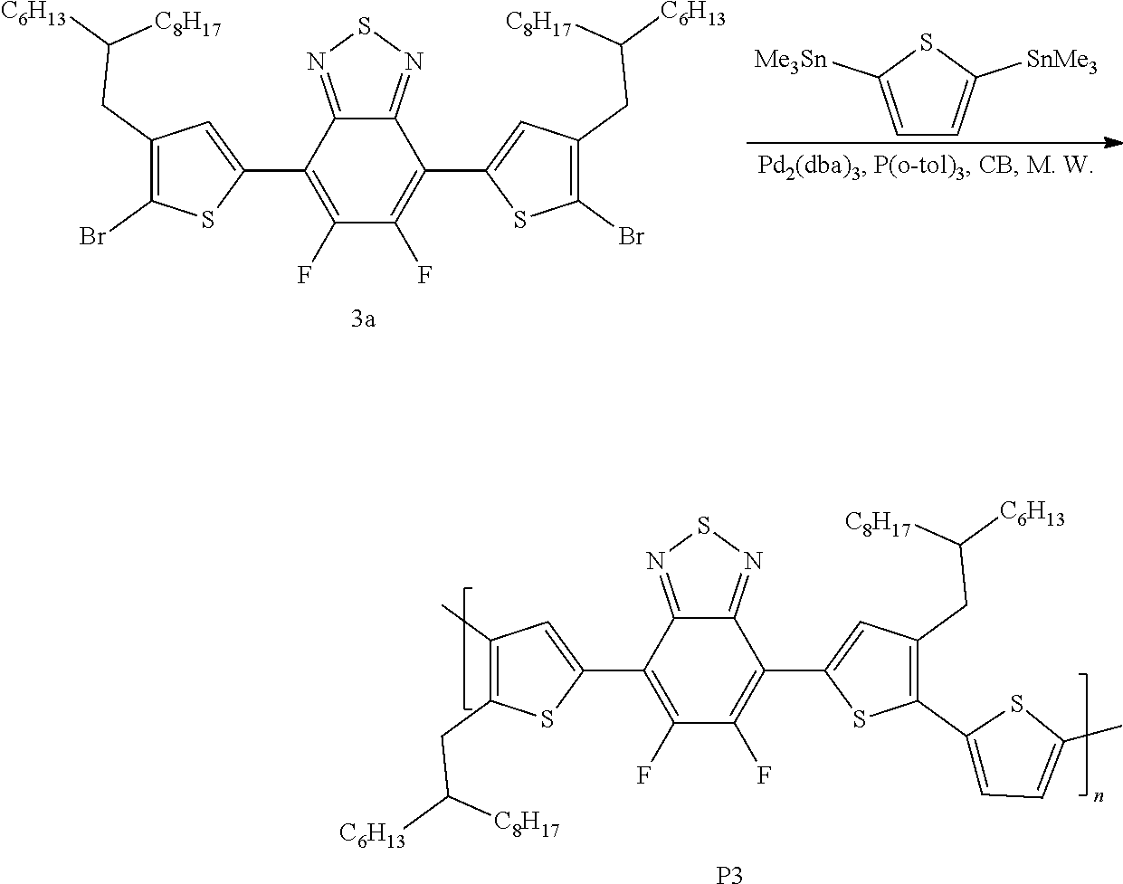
C12=NSN=C1C(C1=CC(C)=C(CC([C6H13])[C8H17])S1)=C(F)C(F)=C2C1=CC(CC([C6H13])[C8H17])=C(C2=CC=C(C)S2)S1.[P3].C1=C([Me3Sn])SC([SnMe3])=C1.C12=NSN=C1C(C1=CC(CC([C6H13])[C8H17])=C(Br)S1)=C(F)C(F)=C2C1=CC(CC([C6H13])[C8H17])=C(Br)S1
